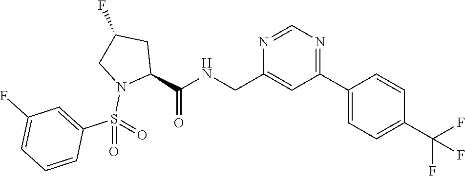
C1(C2=CC=C(C(F)(F)F)C=C2)=NC=NC(CNC(C2CC(F)CN2S(=O)(C2=CC(F)=CC=C2)=O)=O)=C1
